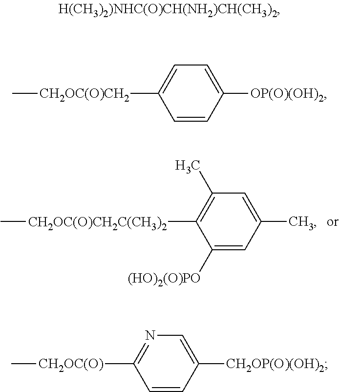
C1([(HO)2(O)PO])=CC(C)=CC(C)=C1[CH2OC(O)CH2C(CH3)2]C.C1=CC([OP(O)(OH)2])=CC=C1[CH2OC(O)CH2]C.C1=CC([CH2OP(O)(OH)2])=CN=C1[CH2OC(O)]C
